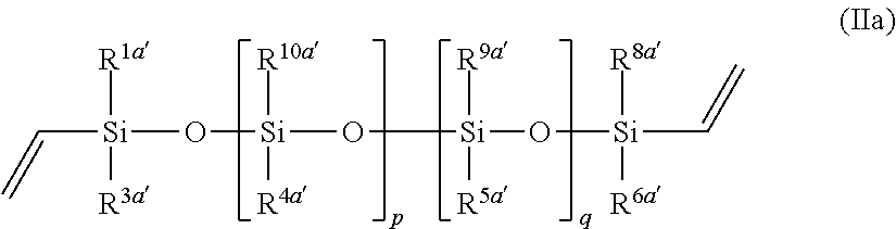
C([Si]([R1a])([R3a])O[Si]([R10a])([R4a])O[Si]([R9a])([R5a])O[Si]([R8a])([R6a])C=C)=C
